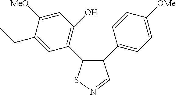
C1(CC)=CC(C2=C(C3=CC=C([OMe])C=C3)C=NS2)=C(O)C=C1[MeO]
